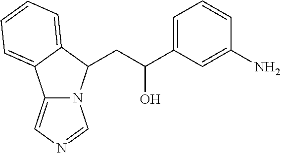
C12=CN=CN1C(CC(C1=CC=CC(N)=C1)O)C1=CC=CC=C21
